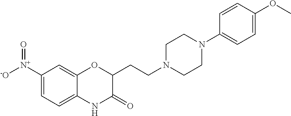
C1([N+]([-O])=O)=CC=C2C(=C1)OC(CCN1CCN(C3=CC=C(OC)C=C3)CC1)C(=O)N2
